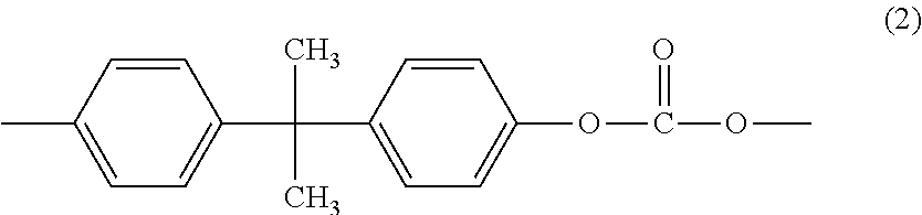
C1(OC(OC)=O)=CC=C(C(C2=CC=C(C)C=C2)(C)C)C=C1
